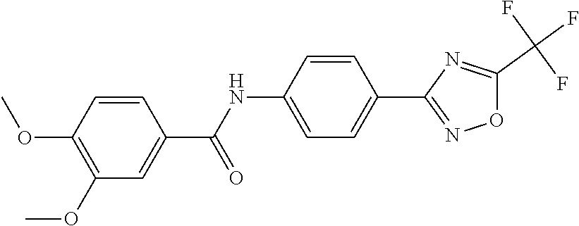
C1=C(NC(C2=CC(OC)=C(OC)C=C2)=O)C=CC(C2=NOC(C(F)(F)F)=N2)=C1
